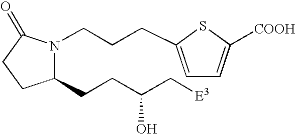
C1(CCC(C[E3])O)N(CCCC2=CC=C([COOH])S2)C(=O)CC1
